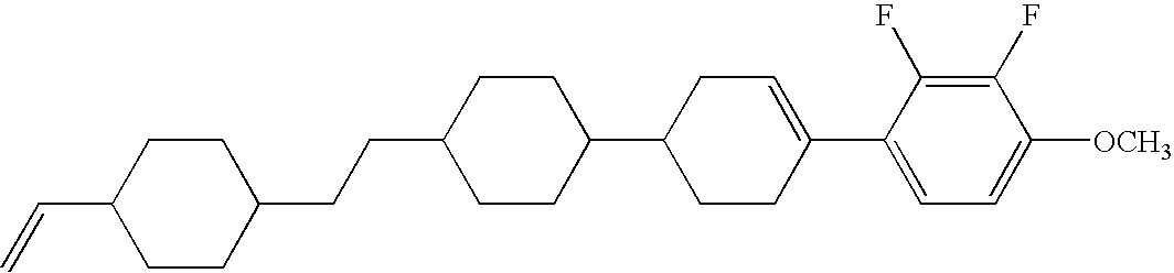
C1(F)=C(F)C(C2=CCC(C3CCC(CCC4CCC(C=C)CC4)CC3)CC2)=CC=C1[OCH3]
